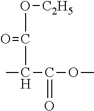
CC(C(OC)=O)C(O[C2H5])=O
